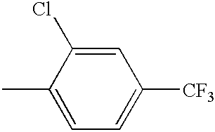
C1=C(Cl)C(C)=CC=C1[CF3]
